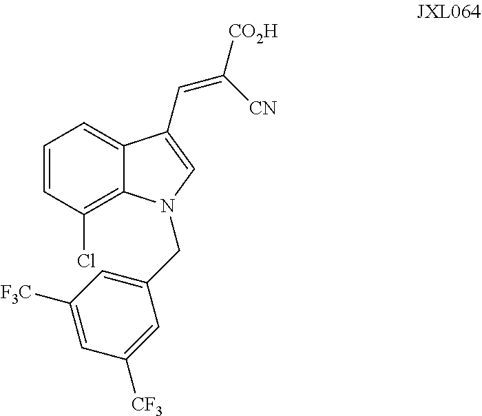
C1=CC(Cl)=C2C(=C1)C(C=C([CO2H])[CN])=CN2CC1=CC([F3C])=CC([CF3])=C1
